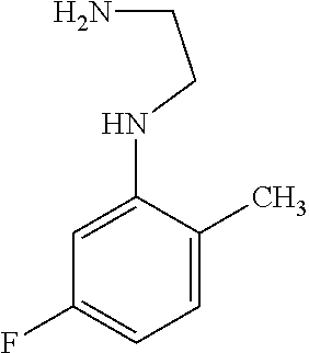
C1(NCCN)=CC(F)=CC=C1C
